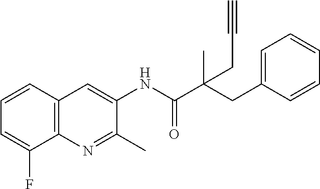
C12=C(N=C(C)C(NC(C(CC3=CC=CC=C3)(C)CC#C)=O)=C1)C(F)=CC=C2
